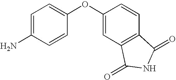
C1(OC2=CC=C(N)C=C2)=CC2=C(C=C1)C(=O)NC2=O
